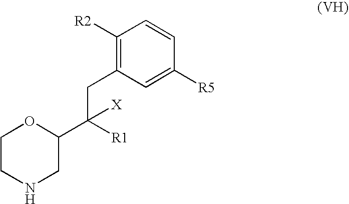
C1CNCC(C([R1])([X])CC2=C([R2])C=CC([R5])=C2)O1
